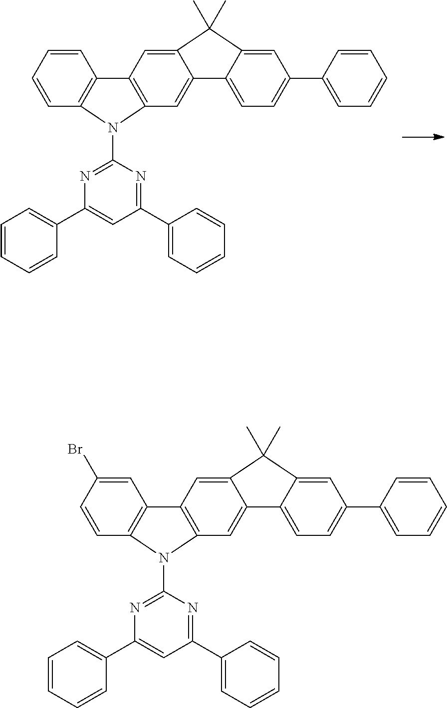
C1=CC=CC2=C1N(C1=NC(C3=CC=CC=C3)=CC(C3=CC=CC=C3)=N1)C1=C2C=C2C(=C1)C1=CC=C(C3=CC=CC=C3)C=C1C2(C)C.C1=CC(Br)=CC2=C1N(C1=NC(C3=CC=CC=C3)=CC(C3=CC=CC=C3)=N1)C1=C2C=C2C(=C1)C1=CC=C(C3=CC=CC=C3)C=C1C2(C)C
